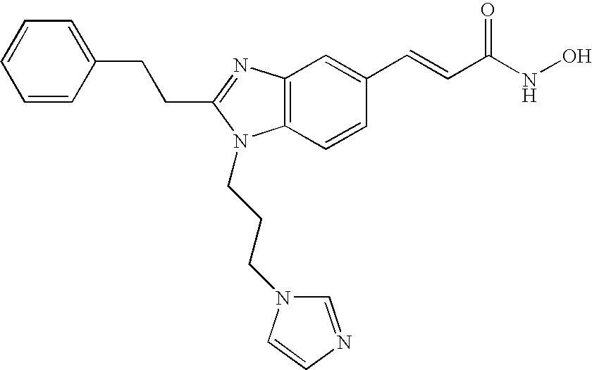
C(C1=NC2=C(C=CC(C=CC(NO)=O)=C2)N1CCCN1C=NC=C1)CC1=CC=CC=C1
